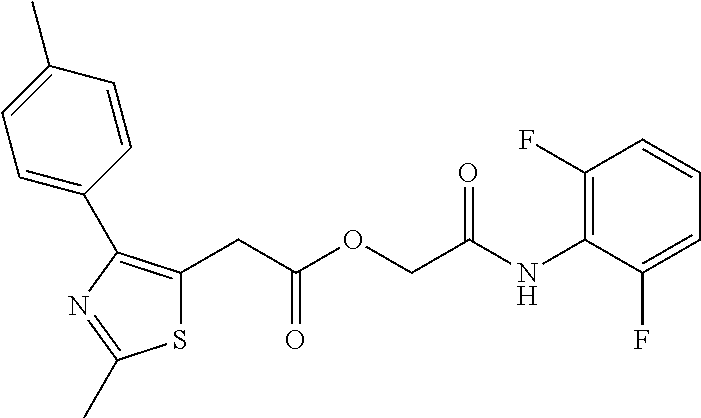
S1C(CC(OCC(NC2=C(F)C=CC=C2F)=O)=O)=C(C2=CC=C(C)C=C2)N=C1C
